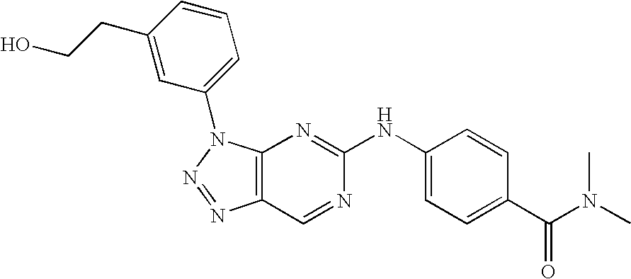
C12=C(N(C3=CC=CC(CCO)=C3)N=N1)N=C(NC1=CC=C(C(=O)N(C)C)C=C1)N=C2
